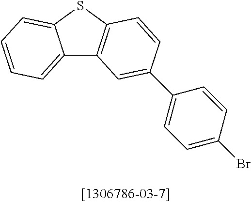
C12=CC=CC=C1SC1=C2C=C(C2=CC=C(Br)C=C2)C=C1
